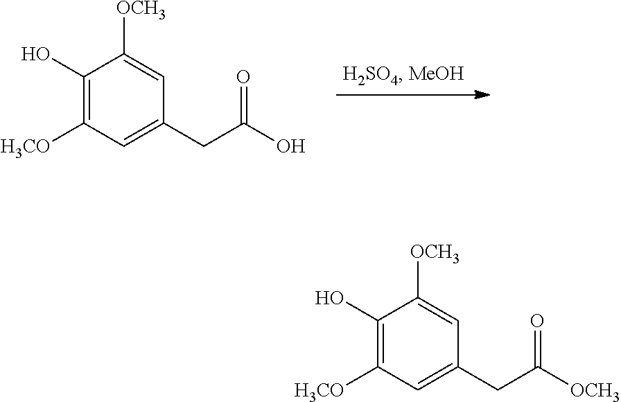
C1(O)=C([H3CO])C=C(CC(O)=O)C=C1[OCH3].C1(O)=C([H3CO])C=C(CC([OCH3])=O)C=C1[OCH3]
